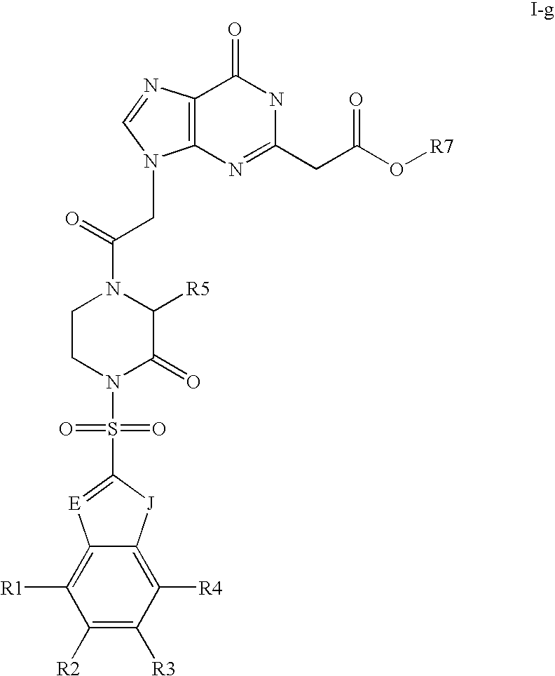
C1([R2])=C([R3])C([R4])=C2C(=C1[R1])[E]=C(S(N1C(=O)C([R5])N(C(CC)=O)CC1)(=O)=O)[J]2.C12=C(N=CN1)C(=O)NC(CC(=O)O[R7])=N2
